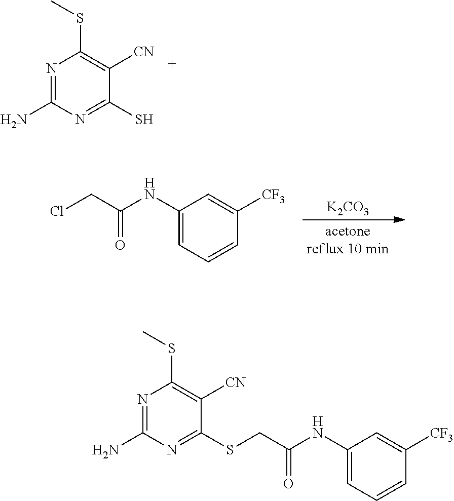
N1=C(N)N=C(S)C([CN])=C1SC.[K2CO3].C1(NC(CCl)=O)=CC=CC([CF3])=C1.N1=C(N)N=C(SCC(NC2=CC=CC([CF3])=C2)=O)C([CN])=C1SC
